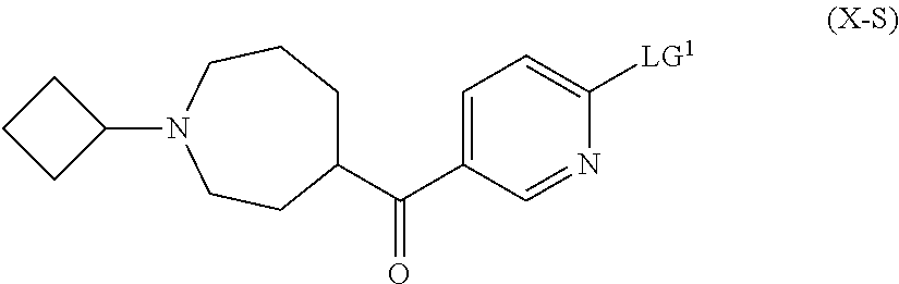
C1(C(C2=CC=C([LG1])N=C2)=O)CCCN(C2CCC2)CC1
